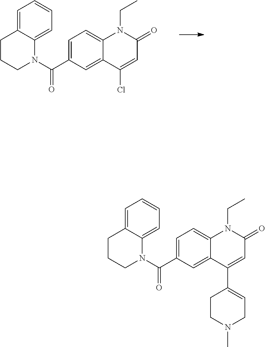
C1=C(C(N2C3=CC=CC=C3CCC2)=O)C=C2C(=C1)N(CC)C(=O)C=C2Cl.C1=C(C(N2C3=CC=CC=C3CCC2)=O)C=C2C(=C1)N(CC)C(=O)C=C2C1=CCN(C)CC1
